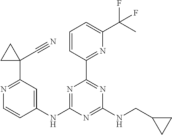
N1=C(C2(C#N)CC2)C=C(NC2=NC(C3=NC(C(C)(F)F)=CC=C3)=NC(NCC3CC3)=N2)C=C1
